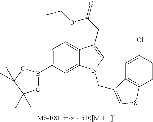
O1B(C2=CC=C3C(=C2)N(CC2=CSC4=C2C=C(Cl)C=C4)C=C3CC(=O)OCC)OC(C)(C)C1(C)C
